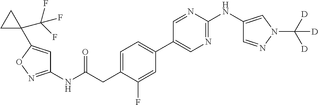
C1(NC(=O)CC2=CC=C(C3=CN=C(NC4=CN(C([D])([D])[D])N=C4)N=C3)C=C2F)=NOC(C2(C(F)(F)F)CC2)=C1
